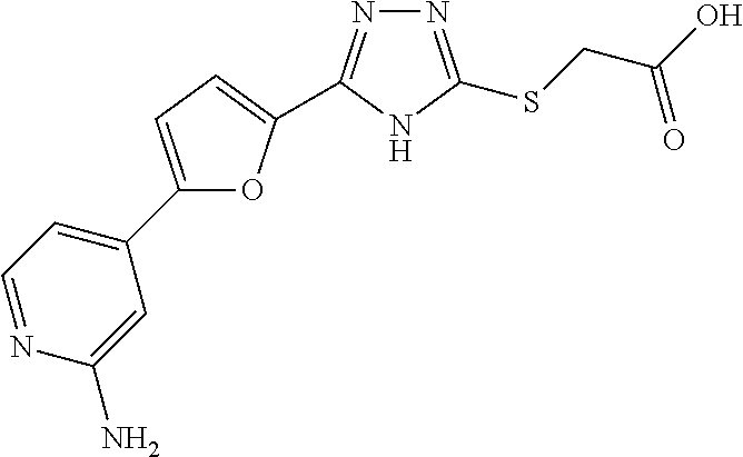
C1(C2=CC=NC(N)=C2)=CC=C(C2=NN=C(SCC(O)=O)N2)O1
